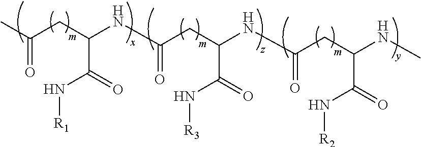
C(CC(C(N[R1])=O)NC(=O)CC(C(N[R3])=O)NC(=O)CC(C(N[R2])=O)NC)(=O)C
